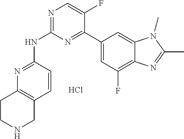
N1=C(NC2=NC=C(F)C(C3=CC(F)=C4C(=C3)N(C)C(C)=N4)=N2)C=CC2=C1CCNC2.Cl
